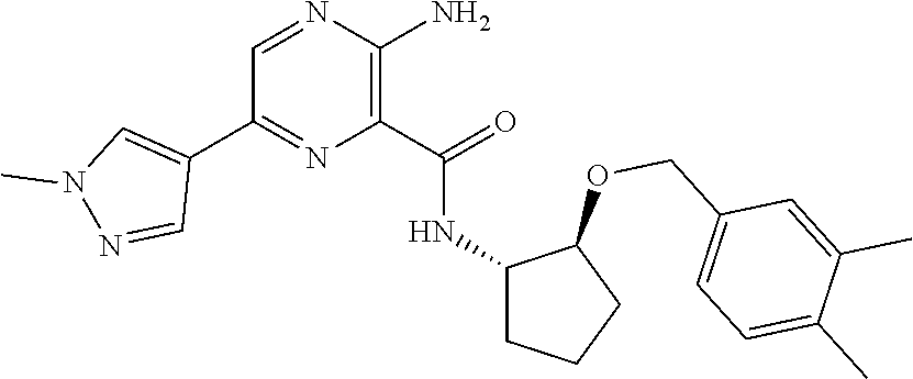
C1=NC(N)=C(C(=O)NC2CCCC2OCC2=CC=C(C)C(C)=C2)N=C1C1=CN(C)N=C1
